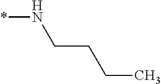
*NCCCC
